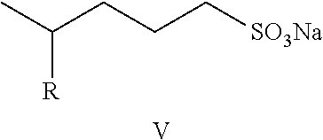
C([R])(C)CCC[SO3Na].[V]
